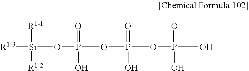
[R1-3][Si](OP(OP(=O)(O)OP(O)(=O)O)(=O)O)([R1-1])[R1-2]
